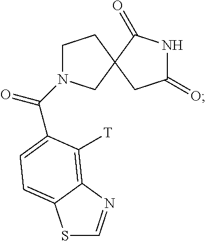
C1(=O)NC(=O)C2(CN(C(=O)C3=CC=C4SC=NC4=C3[T])CC2)C1
